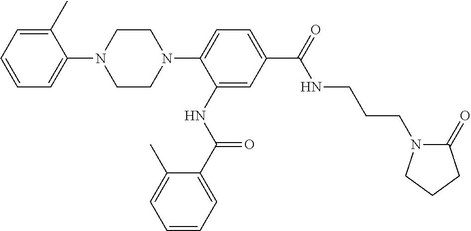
C1=C(C)C(N2CCN(C3=CC=C(C(NCCCN4C(=O)CCC4)=O)C=C3NC(=O)C3=CC=CC=C3C)CC2)=CC=C1
